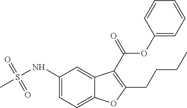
C1(NS(=O)(=O)C)=CC=C2C(=C1)C(C(=O)OC1=CC=CC=C1)=C(CCCC)O2
